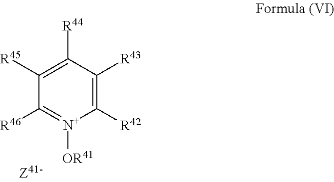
C1([R42])=C([R43])C([R44])=C([R45])C([R46])=[N+]1[OR41]
